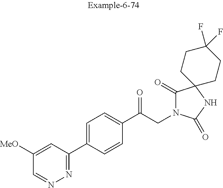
C1([MeO])=CC(C2=CC=C(C(CN3C(=O)C4(NC3=O)CCC(F)(F)CC4)=O)C=C2)=NN=C1
